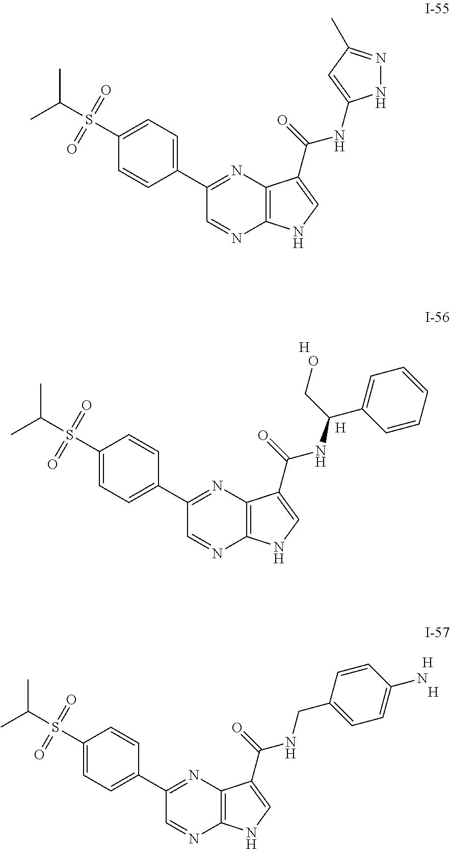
C1(S(C(C)C)(=O)=O)=CC=C(C2=NC3=C(N=C2)NC=C3C(=O)NC(C2=CC=CC=C2)CO)C=C1.[H].[H].C1(S(C(C)C)(=O)=O)=CC=C(C2=NC3=C(N=C2)NC=C3C(=O)NCC2=CC=C(N)C=C2)C=C1.[H].[H].C1(S(C(C)C)(=O)=O)=CC=C(C2=NC3=C(N=C2)NC=C3C(=O)NC2=CC(C)=NN2)C=C1
